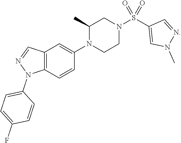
C12=C(C=CC(N3CCN(S(C4=CN(C)N=C4)(=O)=O)CC3C)=C1)N(C1=CC=C(F)C=C1)N=C2
